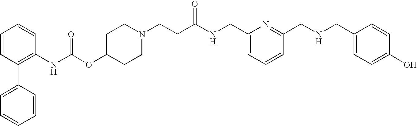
C1=CC(C2=CC=CC=C2)=C(NC(OC2CCN(CCC(NCC3=CC=CC(CNCC4=CC=C(O)C=C4)=N3)=O)CC2)=O)C=C1
